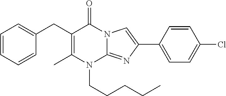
CC1=C(CC2=CC=CC=C2)C(=O)N2C(=NC(C3=CC=C(Cl)C=C3)=C2)N1CCCCC
